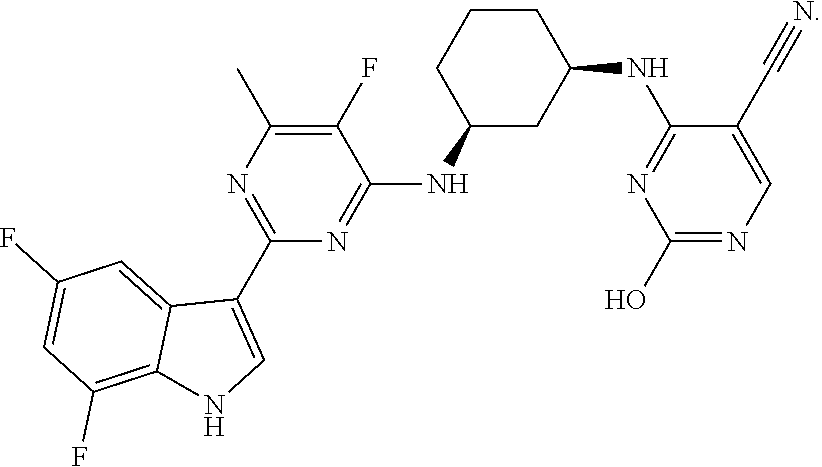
C1(F)=C(C)N=C(C2=CNC3=C(F)C=C(F)C=C23)N=C1NC1CC(NC2=NC(O)=NC=C2C#N)CCC1
